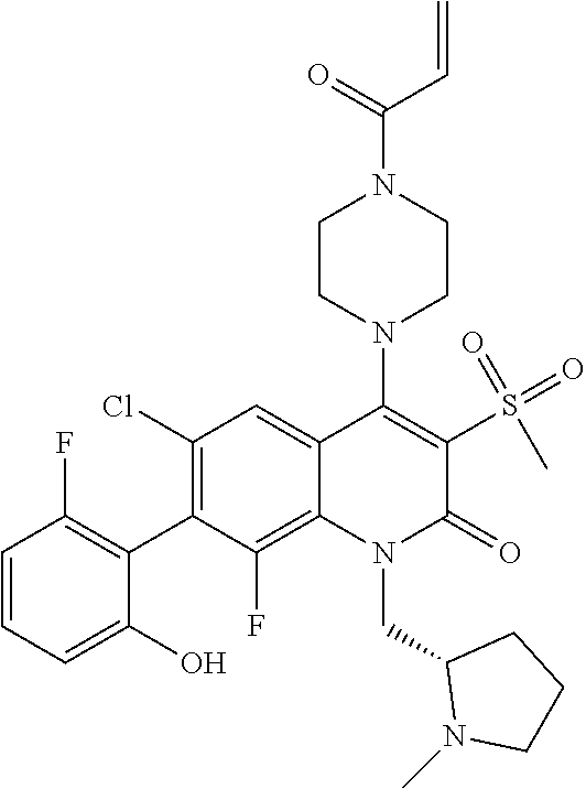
C1(Cl)=C(C2=C(F)C=CC=C2O)C(F)=C2C(=C1)C(N1CCN(C(=O)C=C)CC1)=C(S(=O)(=O)C)C(=O)N2CC1N(C)CCC1
